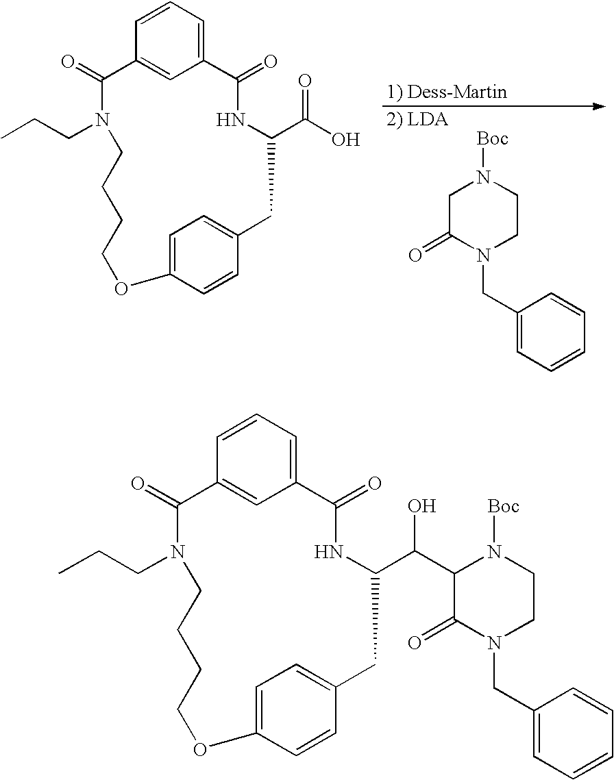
C12=CC=CC(=C1)C(=O)N(CCC)CCCCOC1=CC=C(CC(C(O)=O)NC2=O)C=C1.[1) Dess-Martin].C1C(=O)N(CC2=CC=CC=C2)CCN1[Boc].C12=CC=CC(=C1)C(=O)N(CCC)CCCCOC1=CC=C(CC(C(C3C(=O)N(CC4=CC=CC=C4)CCN3[Boc])O)NC2=O)C=C1
